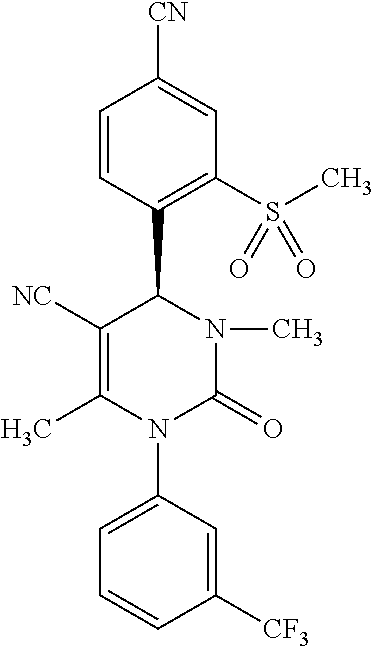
C1([NC])=C(C)N(C2=CC=CC([CF3])=C2)C(=O)N(C)C1C1=C(S(C)(=O)=O)C=C([CN])C=C1
